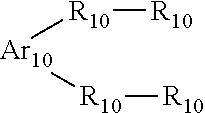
[Ar10]([R10][R10])[R10][R10]
